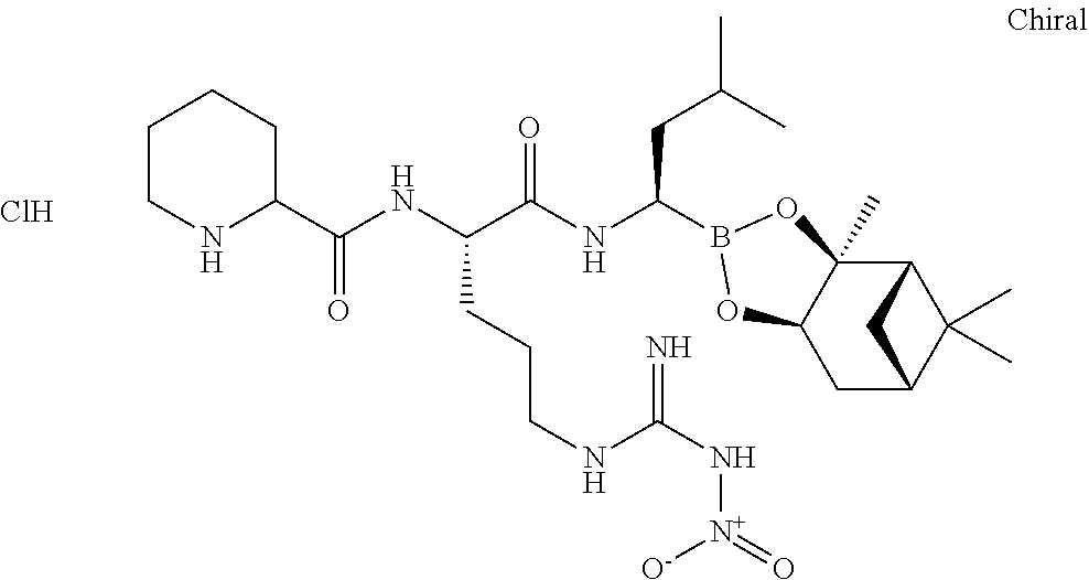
C1(C(NC(C(NC(CC(C)C)B2OC3(C)C4C(C)(C)C(CC3O2)C4)=O)CCCNC(N[N+](=O)[O-])=N)=O)CCCCN1.Cl
